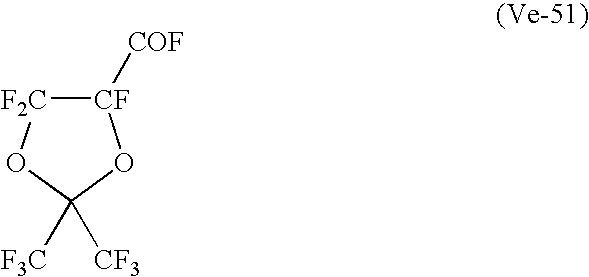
[CF]1([COF])[F2C]OC([F3C])([CF3])O1
